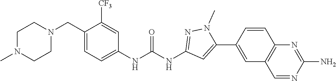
N1(C)CCN(CC2=CC=C(NC(NC3=NN(C)C(C4=CC5=C(C=C4)N=C(N)N=C5)=C3)=O)C=C2[CF3])CC1
